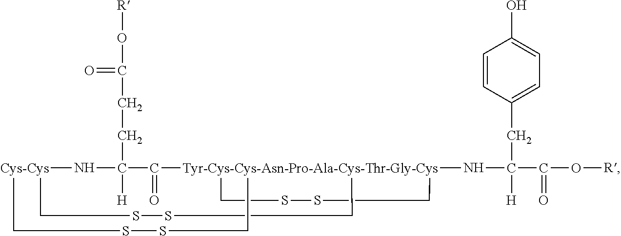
[Cys-Cys]12CSSC[Tyr-Cys-Cys-Asn-Pro-Ala-Cys-Thr-Gly-Cys]3(NC(CC4=CC=C(O)C=C4)([H])C(=O)O[R])(C(=O)C(CCC(=O)O[R])([H])N1)(CSSC3)CSSC2
